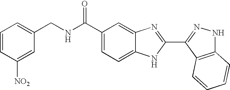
C1(C(NCC2=CC=CC([NO2])=C2)=O)=CC=C2C(=C1)N=C(C1=NNC3=C1C=CC=C3)N2
